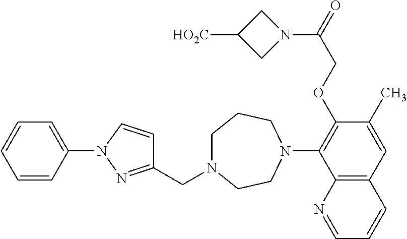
C1=CC(N2N=C(CN3CCCN(C4=C(OCC(=O)N5CC([HO2C])C5)C(C)=CC5=C4N=CC=C5)CC3)C=C2)=CC=C1
